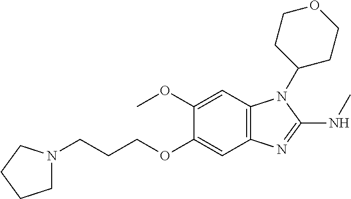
C1(OC)=CC2=C(C=C1OCCCN1CCCC1)N=C(NC)N2C1CCOCC1
